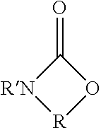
C1(=O)[RN][R]O1
